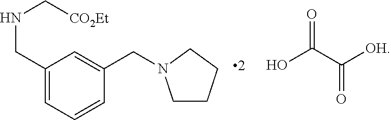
OC(C([OH])=O)=O.C1(CNC[CO2Et])=CC=CC(CN2CCCC2)=C1
